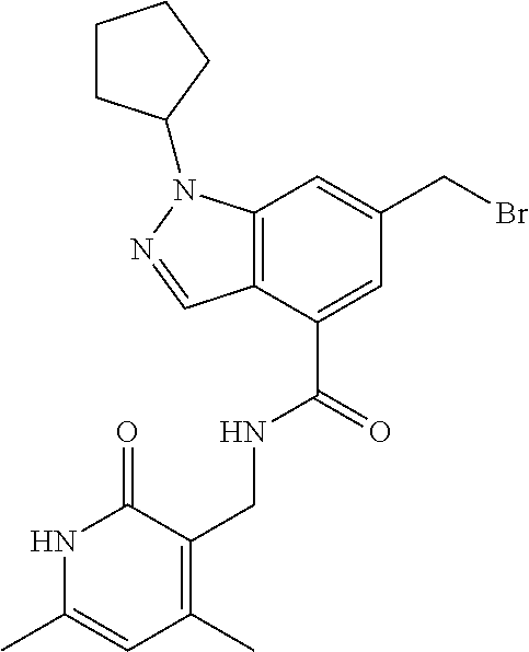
N1C(C)=CC(C)=C(CNC(C2=CC(CBr)=CC3=C2C=NN3C2CCCC2)=O)C1=O
